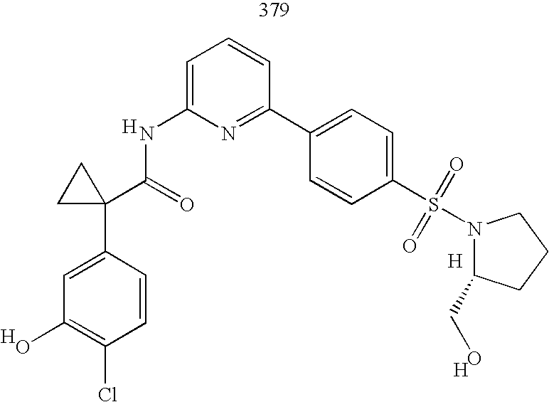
C1=C(C2(C(=O)NC3=CC=CC(C4=CC=C(S(=O)(=O)N5C(CO)CCC5)C=C4)=N3)CC2)C=CC(Cl)=C1O.[H].[H].[H].[H]
